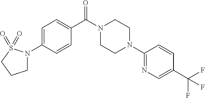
C1=C(N2CCCS2(=O)=O)C=CC(C(N2CCN(C3=NC=C(C(F)(F)F)C=C3)CC2)=O)=C1
